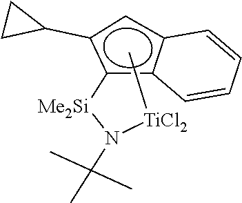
c1([Me2Si]N(C(C)(C)C)[TiCl2]C)c2c(cc1C1CC1)C=CC=C2
